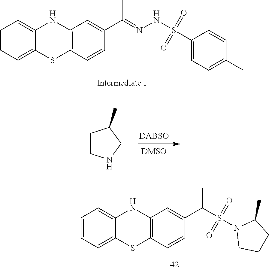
CC(=NNS(=O)(=O)C1=CC=C(C)C=C1)C1=CC2=C(C=C1)SC1=CC=CC=C1N2.[DABSO].C1CNCC1C.N1(S(=O)(=O)C(C2=CC3=C(SC4=CC=CC=C4N3)C=C2)C)CCCC1C
